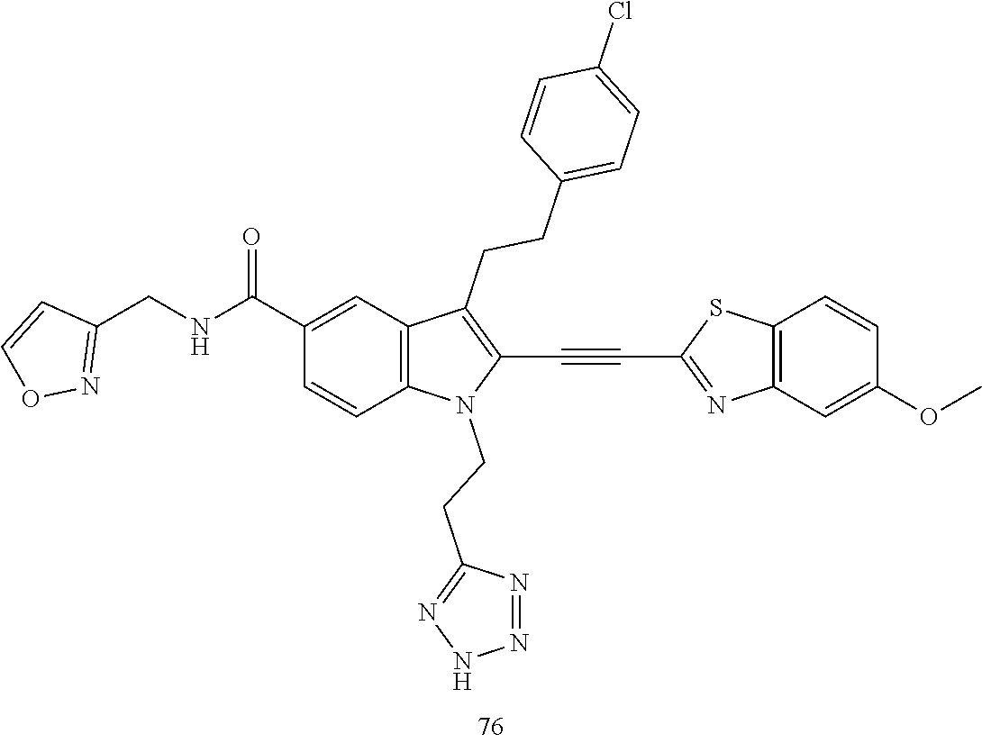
C1(C(NCC2=NOC=C2)=O)=CC2=C(C=C1)N(CCC1=NNN=N1)C(C#CC1=NC3=C(S1)C=CC(OC)=C3)=C2CCC1=CC=C(Cl)C=C1
